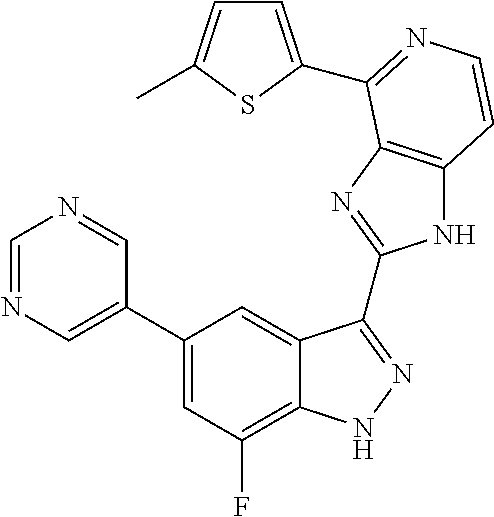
C1=C(C2=CC(F)=C3C(=C2)C(C2=NC4=C(N2)C=CN=C4C2=CC=C(C)S2)=NN3)C=NC=N1
